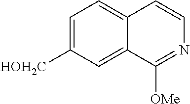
C1=C([HOH2C])C=C2C(=C1)C=CN=C2[OMe]
